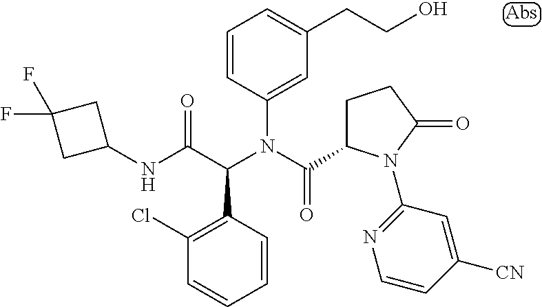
C1(N(C(C2CCC(=O)N2C2=NC=CC([CN])=C2)=O)C(C(NC2CC(F)(F)C2)=O)C2=C(Cl)C=CC=C2)=CC(CCO)=CC=C1
